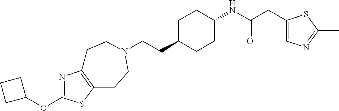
C(CC1CCC(NC(CC2=CN=C(C)S2)=O)CC1)N1CCC2=C(N=C(OC3CCC3)S2)CC1
